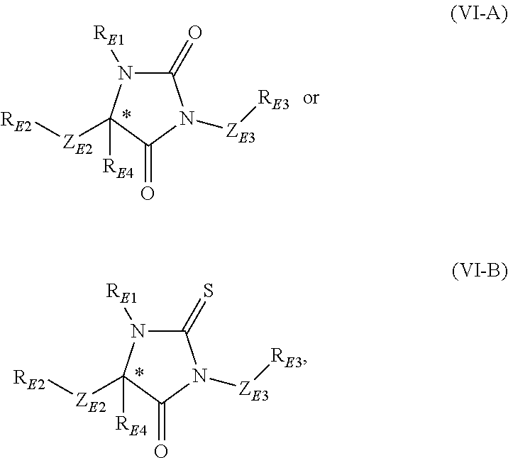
C1(=S)N([RE1])C([ZE2][RE2])([RE4])C(=O)N1[ZE3][RE3].C1(=O)N([RE1])C([ZE2][RE2])([RE4])C(=O)N1[ZE3][RE3]
